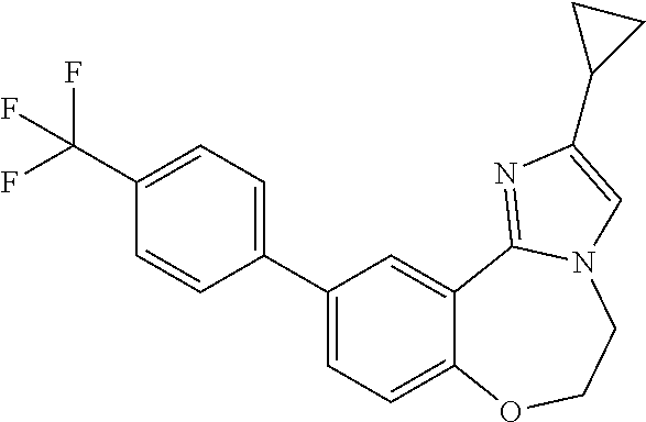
C1(C2=CC=C3C(=C2)C2=NC(C4CC4)=CN2CCO3)=CC=C(C(F)(F)F)C=C1
